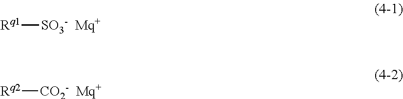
[Rq1][SO3-  Mq+].[Rq2][CO2-  Mq+]
